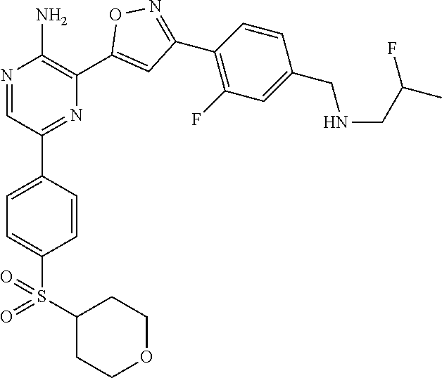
N1=CC(C2=CC=C(S(=O)(C3CCOCC3)=O)C=C2)=NC(C2=CC(C3=C(F)C=C(CNCC(F)C)C=C3)=NO2)=C1N
